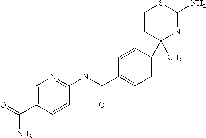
C1CC(C)(C2=CC=C(C(NC3=NC=C(C(=O)N)C=C3)=O)C=C2)N=C(N)S1
